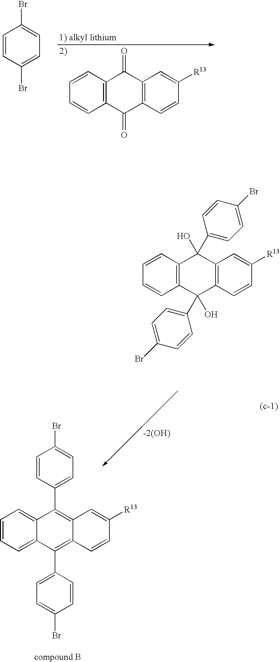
C1=CC2=C(C=C1)C(=O)C1=C(C2=O)C=C([R13])C=C1.C1=CC(Br)=CC=C1Br.C1=CC=C2C(=C1)C(C1=CC=C(Br)C=C1)=C1C(=C2C2=CC=C(Br)C=C2)C=CC([R13])=C1.C1=CC2=C(C=C1)C(C1=CC=C(Br)C=C1)(O)C1=C(C2(O)C2=CC=C(Br)C=C2)C=C([R13])C=C1
